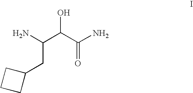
C1CCC1CC(C(C(N)=O)O)N
